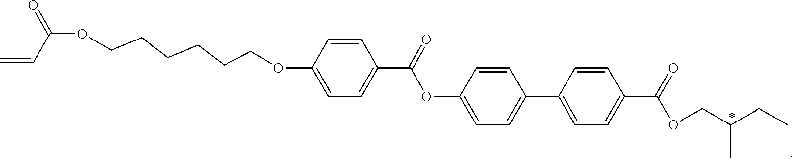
C1=CC(OC(=O)C2=CC=C(OCCCCCCOC(C=C)=O)C=C2)=CC=C1C1=CC=C(C(=O)OCC(CC)C)C=C1
